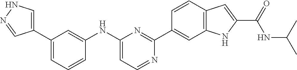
C1=CC2=C(NC(C(=O)NC(C)C)=C2)C=C1C1=NC(NC2=CC(C3=CNN=C3)=CC=C2)=CC=N1
